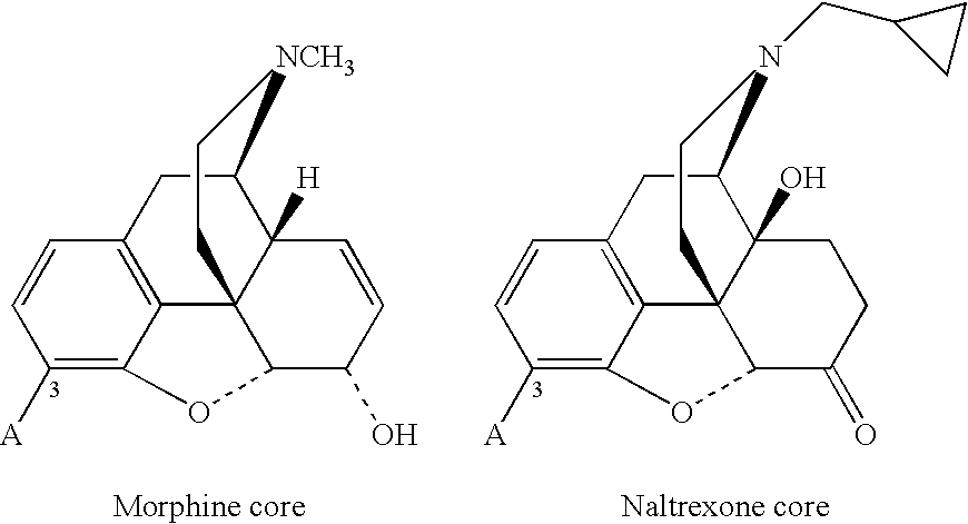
C1([A])=C2C3=C(C=C1)CC1C4([H])C3(C(C(O)C=C4)O2)CC[NCH3]1.C1([A])=C2C3=C(C=C1)CC1C4(O)C3(C(C(=O)CC4)O2)CCN1CC1CC1
